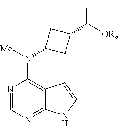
C1=NC(N(C2CC(C([ORa])=O)C2)[Me])=C2C(=N1)NC=C2
